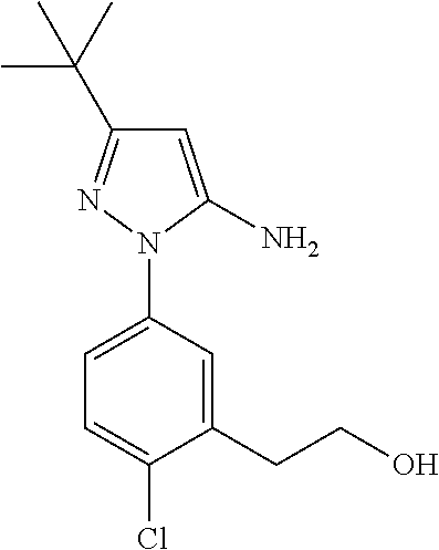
C1=C(N)N(C2=CC=C(Cl)C(CCO)=C2)N=C1C(C)(C)C
